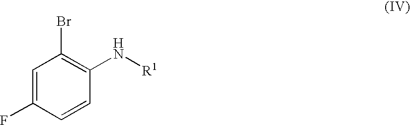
C1=C(F)C=CC(N[R1])=C1Br
